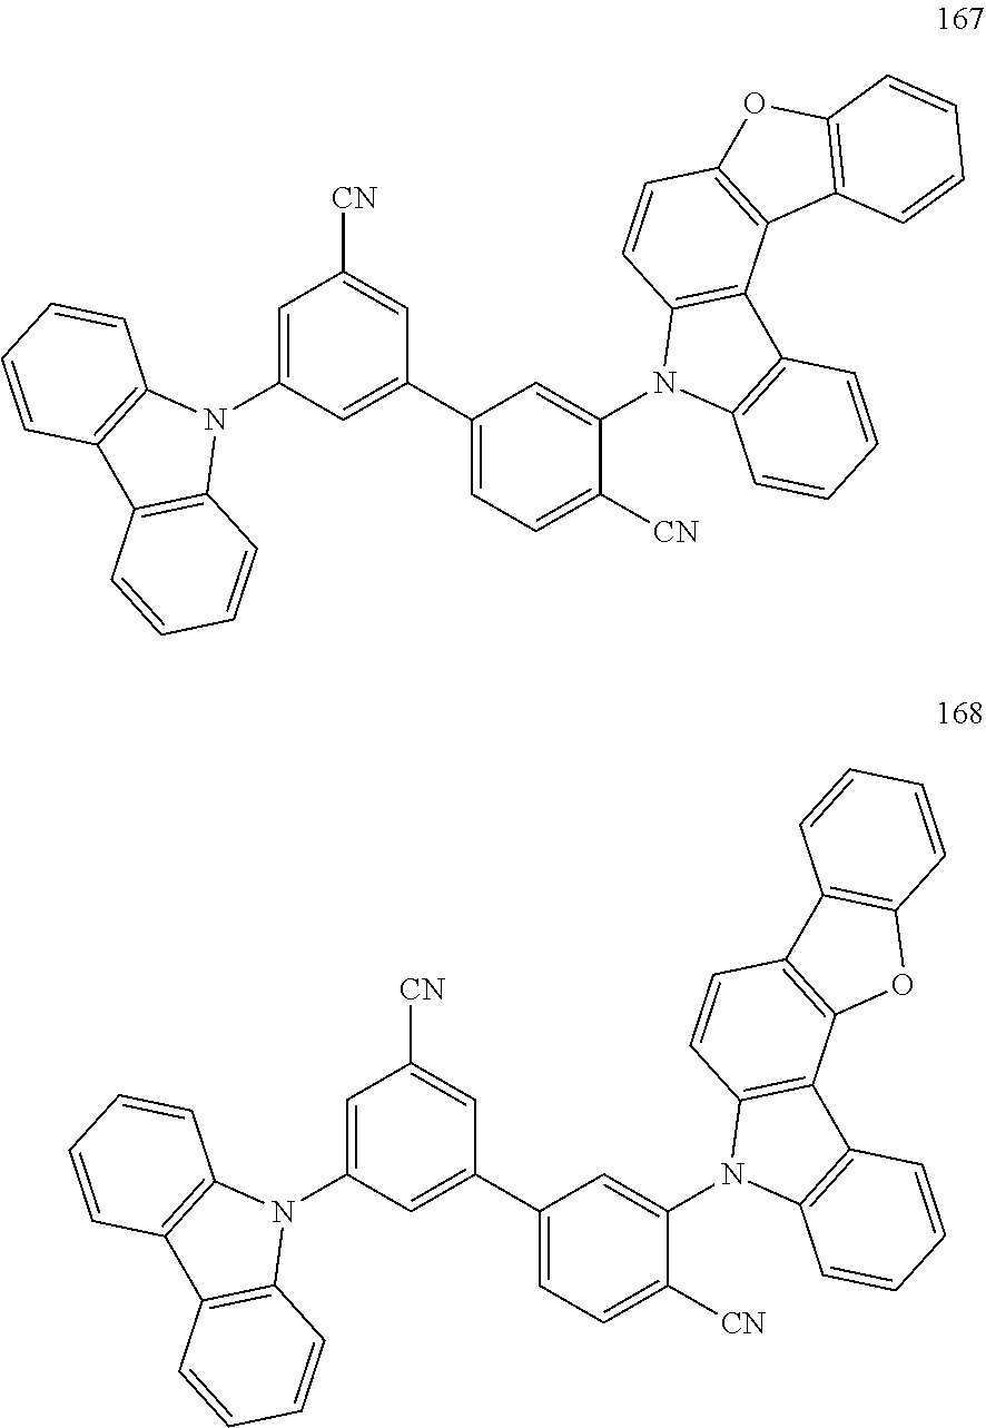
C1=C(N2C3=C(C4=C2C=CC=C4)C=CC=C3)C=C(C2=CC=C([CN])C(N3C4=C(C5=C3C=CC3=C5C5=C(O3)C=CC=C5)C=CC=C4)=C2)C=C1[CN].C1=C(N2C3=C(C4=C2C=CC=C4)C=CC=C3)C=C(C2=CC=C([CN])C(N3C4=C(C5=C3C=CC3=C5OC5=C3C=CC=C5)C=CC=C4)=C2)C=C1[CN]
